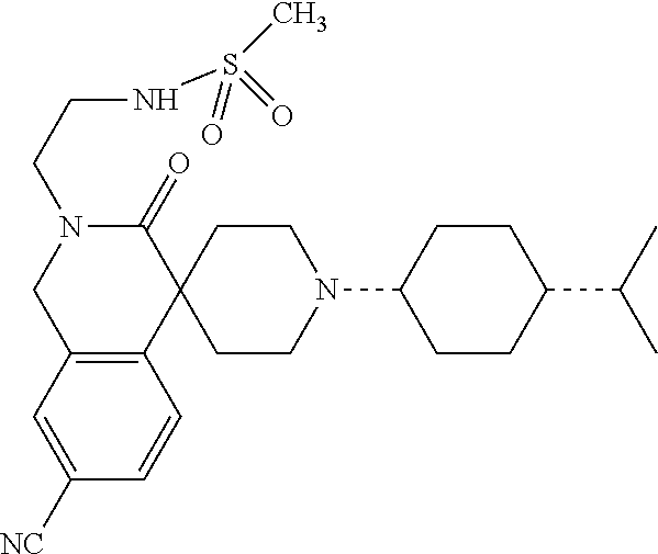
C1C2=C(C3(C(=O)N1CCNS(C)(=O)=O)CCN(C1CCC(C(C)C)CC1)CC3)C=CC([CN])=C2
